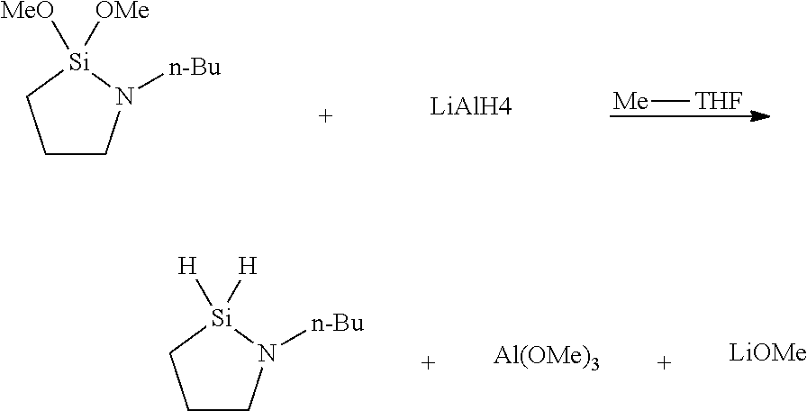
C1CN([n-Bu])[Si]([H])([H])C1.[Al(OMe)3].[LiOMe].[Me][THF].C1CN([n-Bu])[Si]([MeO])([OMe])C1.[LiAlH4]
